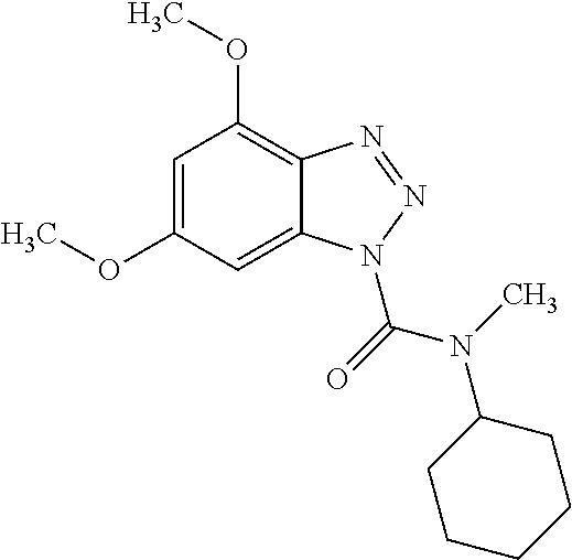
C1=C(OC)C=C2C(=C1OC)N=NN2C(N(C1CCCCC1)C)=O
